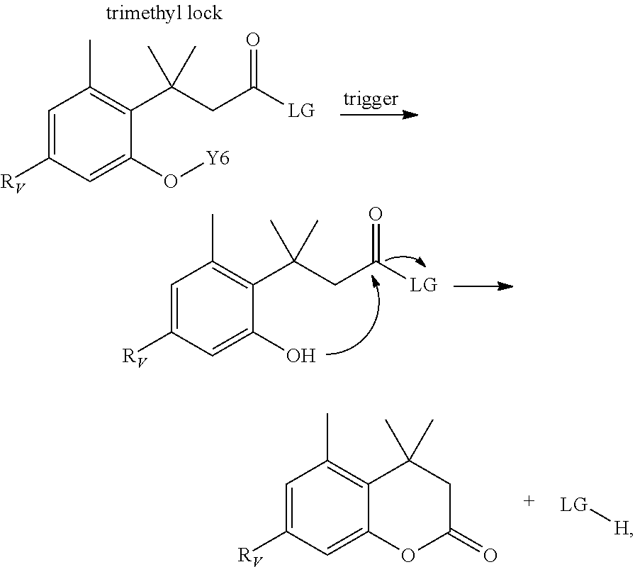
C1=C([RV])C=C(O)C(C(CC([LG])=O)(C)C)=C1C.C1=C([RV])C=C2C(=C1C)C(C)(C)CC(=O)O2.[LG][H].C1=C([RV])C=C(O[Y6])C(C(CC([LG])=O)(C)C)=C1C
